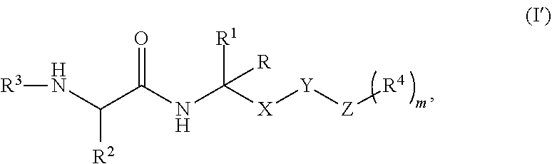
[X]([Y][Z][R4])C(NC(C(N[R3])[R2])=O)([R1])[R]
